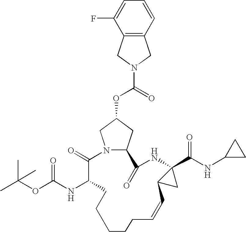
N12C(CC(OC(=O)N3CC4=C(C3)C(F)=CC=C4)C1)C(=O)NC1(C(NC3CC3)=O)C(C1)C=CCCCCCC(NC(OC(C)(C)C)=O)C2=O
